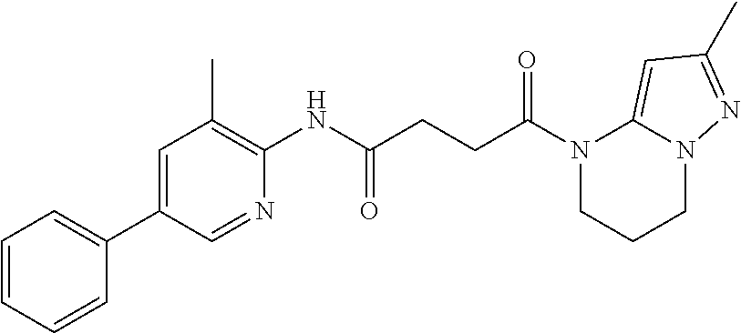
C1(NC(CCC(N2CCCN3C2=CC(C)=N3)=O)=O)=C(C)C=C(C2=CC=CC=C2)C=N1
